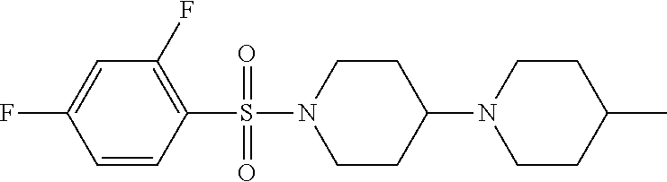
C1=C(F)C=CC(S(N2CCC(N3CCC(C)CC3)CC2)(=O)=O)=C1F
